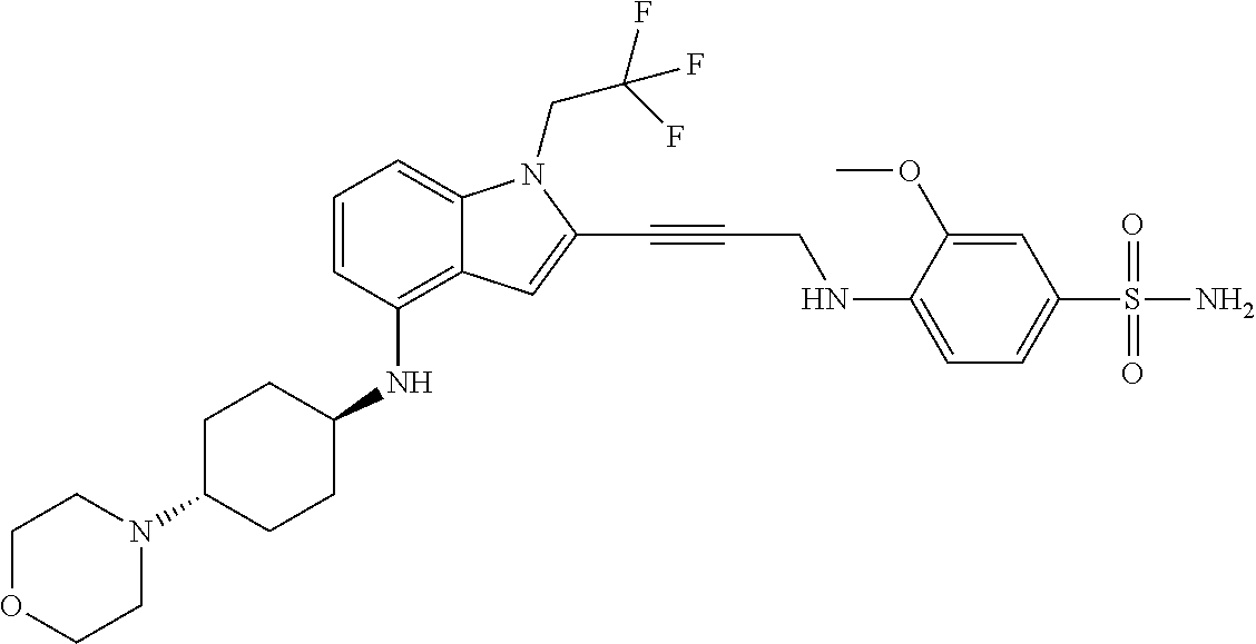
N1(C2CCC(NC3=C4C(=CC=C3)N(CC(F)(F)F)C(C#CCNC3=CC=C(S(N)(=O)=O)C=C3OC)=C4)CC2)CCOCC1
